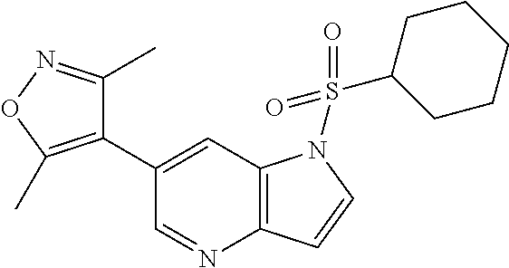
C1(C2=C(C)ON=C2C)=CC2=C(N=C1)C=CN2S(=O)(C1CCCCC1)=O
